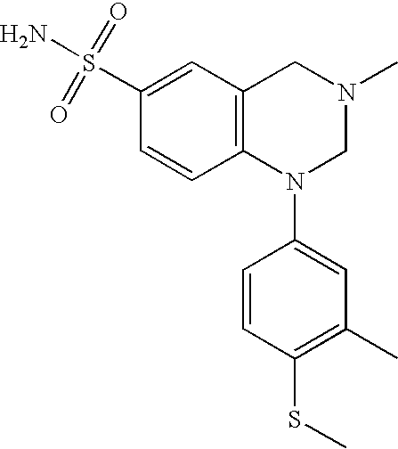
C1(S(=O)(=O)N)=CC2=C(C=C1)N(C1=CC(C)=C(SC)C=C1)CN(C)C2
